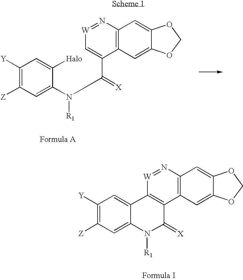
C1([Y])=C([Z])C=C(N([R1])C(C2=C[W]=NC3=C2C=C2C(=C3)OCO2)=[X])C([Halo])=C1.C1([Y])=C([Z])C=C2C(=C1)C1=C(C(=[X])N2[R1])C2=C(N=[W]1)C=C1C(=C2)OCO1
